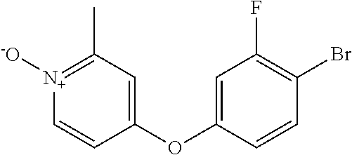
C1(OC2=CC(F)=C(Br)C=C2)=CC(C)=[N+]([-O])C=C1
